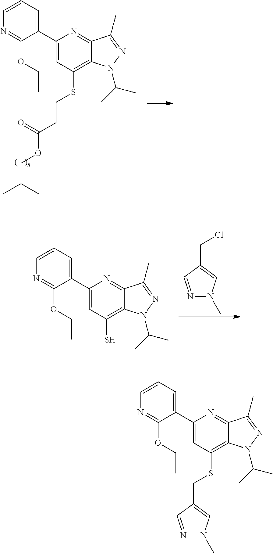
N1=CC(CCl)=CN1C.C1(C2=CC=CN=C2OCC)=CC(S)=C2C(=N1)C(C)=NN2C(C)C.C1(C2=CC=CN=C2OCC)=CC(SCCC(OCC(C)C)=O)=C2C(=N1)C(C)=NN2C(C)C.C1(C2=CC=CN=C2OCC)=CC(SCC2=CN(C)N=C2)=C2C(=N1)C(C)=NN2C(C)C
